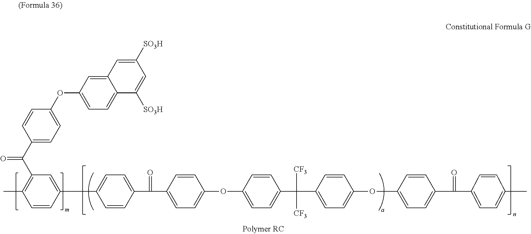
C1(OC2=CC=C(C(C3=C(C)C=CC(C4=CC=C(C(=O)C5=CC=C(OC6=CC=C(C([CF3])(C7=CC=C(OC8=CC=C(C(=O)C9=CC=C(C)C=C9)C=C8)C=C7)[CF3])C=C6)C=C5)C=C4)=C3)=O)C=C2)=CC=C2C(=C1)C=C([SO3H])C=C2[SO3H]
